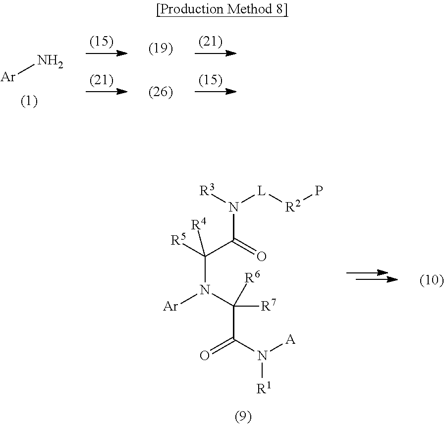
[Ar]N.[R3]N([L][R2]P)C(=O)C([R5])([R4])N([Ar])C([R7])([R6])C(=O)N([A])[R1]
